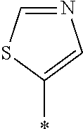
C1=NC=C(*)S1
